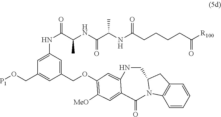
C1(COC2=C([MeO])C=C3C(=C2)NCC2CC4=C(C=CC=C4)N2C3=O)=CC(NC(=O)C(NC(C(NC(CCCCC([R100])=O)=O)C)=O)C)=CC(CO[P1])=C1
